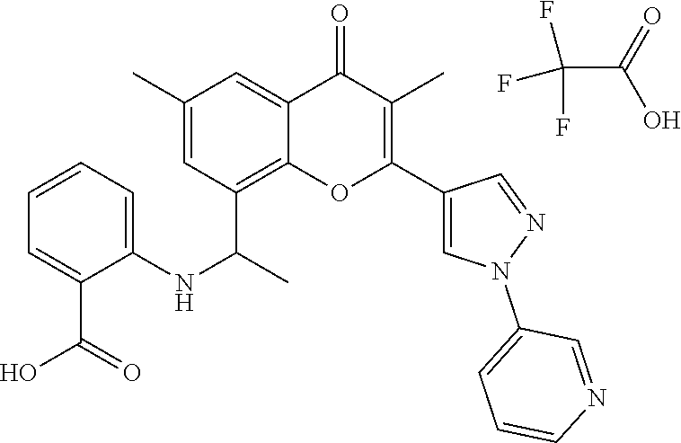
FC(F)(F)C(=O)O.C12=C(C(C)NC3=CC=CC=C3C(O)=O)C=C(C)C=C1C(=O)C(C)=C(C1=CN(C3=CC=CN=C3)N=C1)O2
